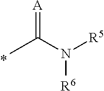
CC(N([R5])[R6])=[A]
